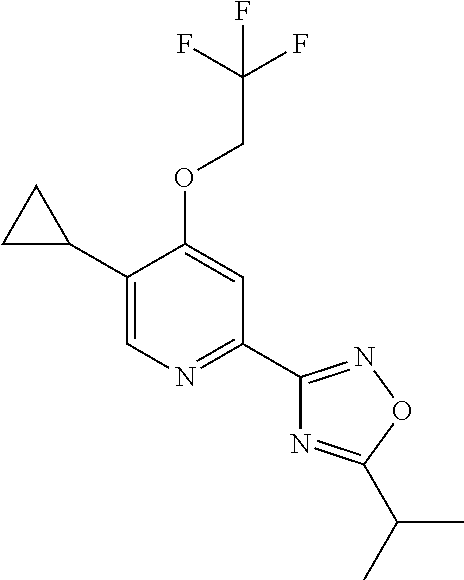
C1(C2CC2)=CN=C(C2=NOC(C(C)C)=N2)C=C1OCC(F)(F)F
